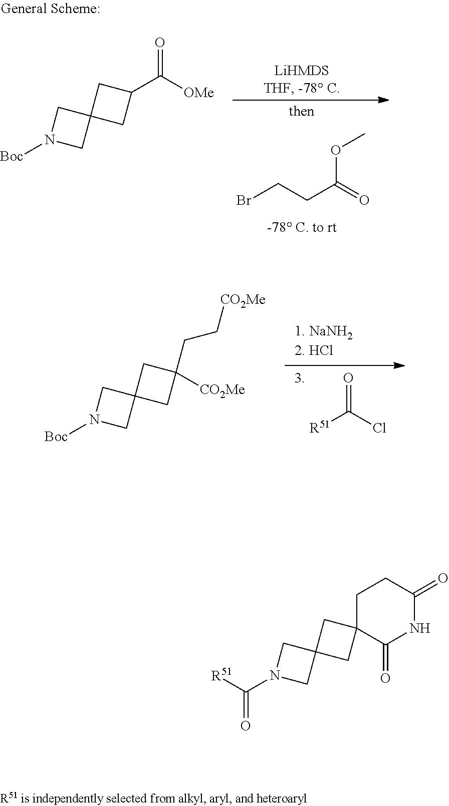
O=C(Cl)[R51].C1(CC[CO2Me])([CO2Me])CC2(C1)CN([Boc])C2.BrCCC(=O)OC.O=C([OMe])C1CC2(C1)CN([Boc])C2.C12(CC3(C1)CN(C([R51])=O)C3)C(=O)NC(=O)CC2
